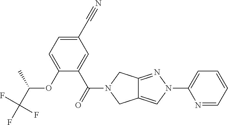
O(C1=CC=C(C#N)C=C1C(=O)N1CC2=CN(C3=CC=CC=N3)N=C2C1)C(C(F)(F)F)C
